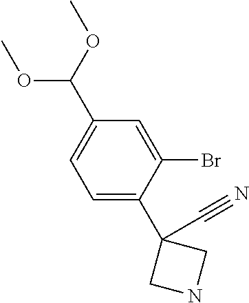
C1=C(C2(C#N)CNC2)C(Br)=CC(C(OC)OC)=C1
